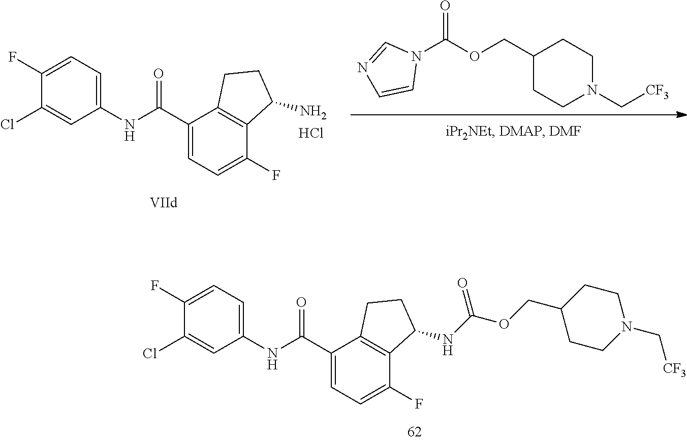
C1(Cl)=CC(NC(C2=CC=C(F)C3=C2CCC3NC(OCC2CCN(C[CF3])CC2)=O)=O)=CC=C1F.C1(Cl)=CC(NC(C2=CC=C(F)C3=C2CCC3N)=O)=CC=C1F.Cl.N1(C(OCC2CCN(C[CF3])CC2)=O)C=NC=C1
